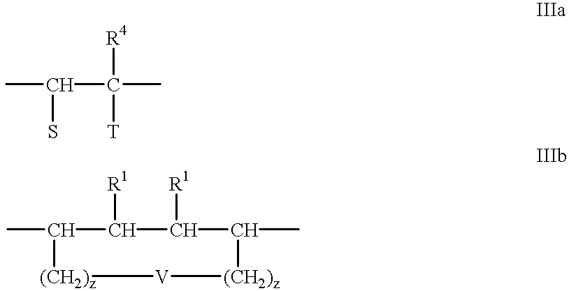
CC(S)C([R4])([T])C.CC1[(CH2)z][V][(CH2)z]C(C)C([R1])C1[R1]
